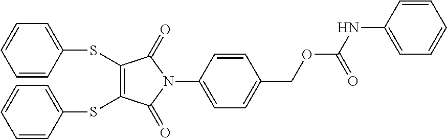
S(C1=C(SC2=CC=CC=C2)C(=O)N(C2=CC=C(COC(NC3=CC=CC=C3)=O)C=C2)C1=O)C1=CC=CC=C1
